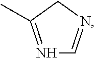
N1=C(C)CN=C1
